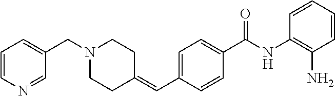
C1=CN=CC(CN2CCC(=CC3=CC=C(C(NC4=C(N)C=CC=C4)=O)C=C3)CC2)=C1
